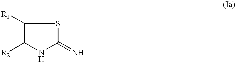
C1([R1])C([R2])NC(=N)S1
